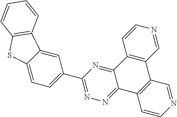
C12=NN=C(C3=CC=C4C(=C3)C3=C(S4)C=CC=C3)N=C1C1=C(C3=C2C=CN=C3)C=NC=C1
